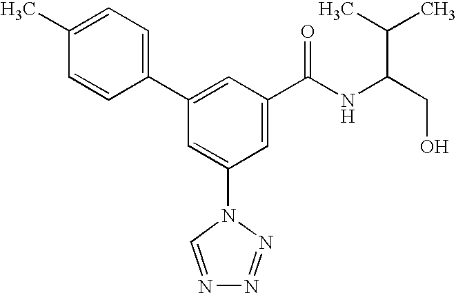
C1(C2=CC(C(NC(CO)C(C)C)=O)=CC(N3C=NN=N3)=C2)=CC=C(C)C=C1
